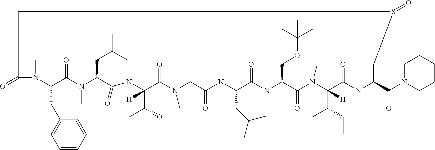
N1(C)C(CC2=CC=CC=C2)C(=O)N(C)C(CC(C)C)C(=O)NC(C(C)O)([H])C(=O)N(C)CC(=O)N(C)C(CC(C)C)C(=O)NC(COC(C)(C)C)C(=O)N(C)C(C(C)CC)([H])C(=O)NC(C(N2CCCCC2)=O)CS(=O)CC1=O
